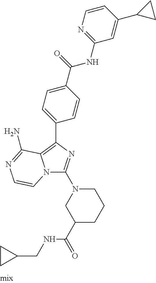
C1(CNC(C2CCCN(C3=NC(C4=CC=C(C(=O)NC5=NC=CC(C6CC6)=C5)C=C4)=C4N3C=CN=C4N)C2)=O)CC1
